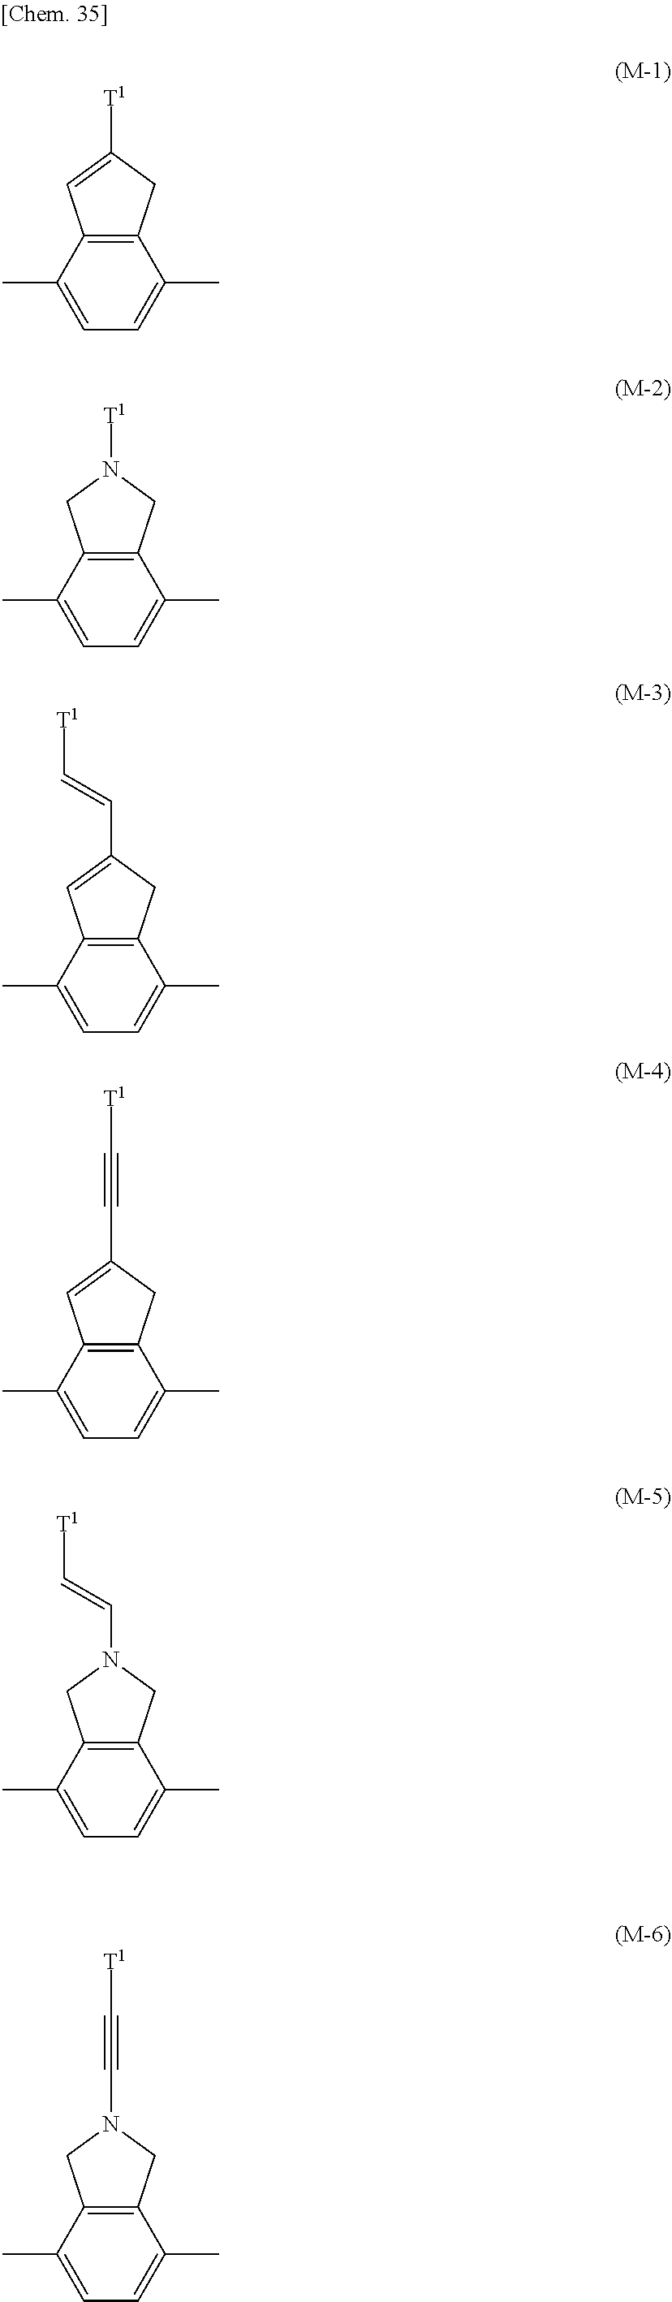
C12=C(CC([T1])=C1)C(C)=CC=C2C.C12=C(CN([T1])C1)C(C)=CC=C2C.C12=C(CC(C=C[T1])=C1)C(C)=CC=C2C.C12=C(CC(C#C[T1])=C1)C(C)=CC=C2C.C12=C(CN(C=C[T1])C1)C(C)=CC=C2C.C12=C(CN(C#C[T1])C1)C(C)=CC=C2C
